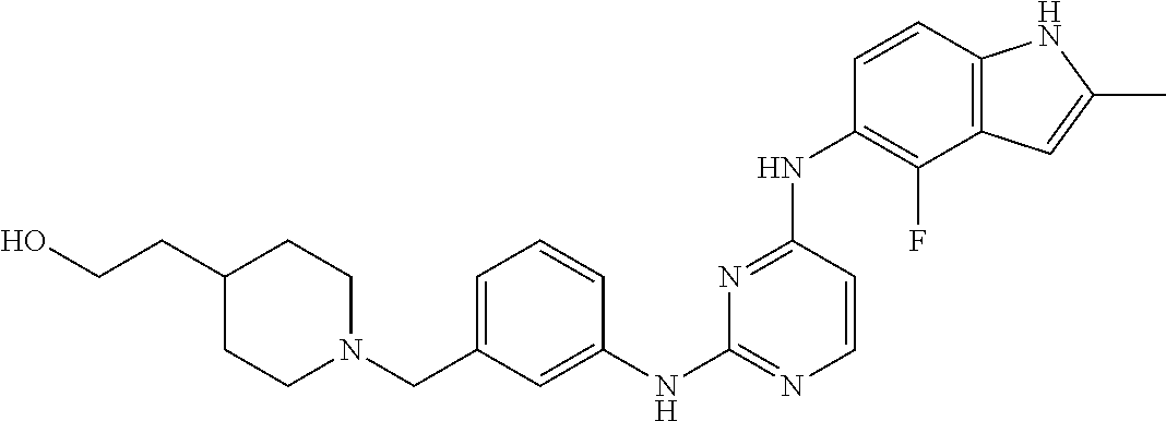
OCCC1CCN(CC2=CC=CC(NC3=NC=CC(NC4=C(F)C5=C(C=C4)NC(C)=C5)=N3)=C2)CC1
